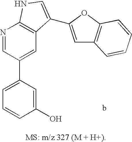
C1=C(C2=CC3=C(N=C2)NC=C3C2=CC3=C(O2)C=CC=C3)C=C(O)C=C1
